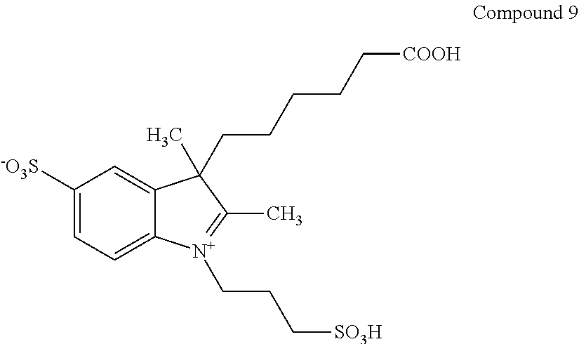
C1([-O3S])=CC=C2C(=C1)C(C)(CCCCC[COOH])C(C)=[N+]2CCC[SO3H]
